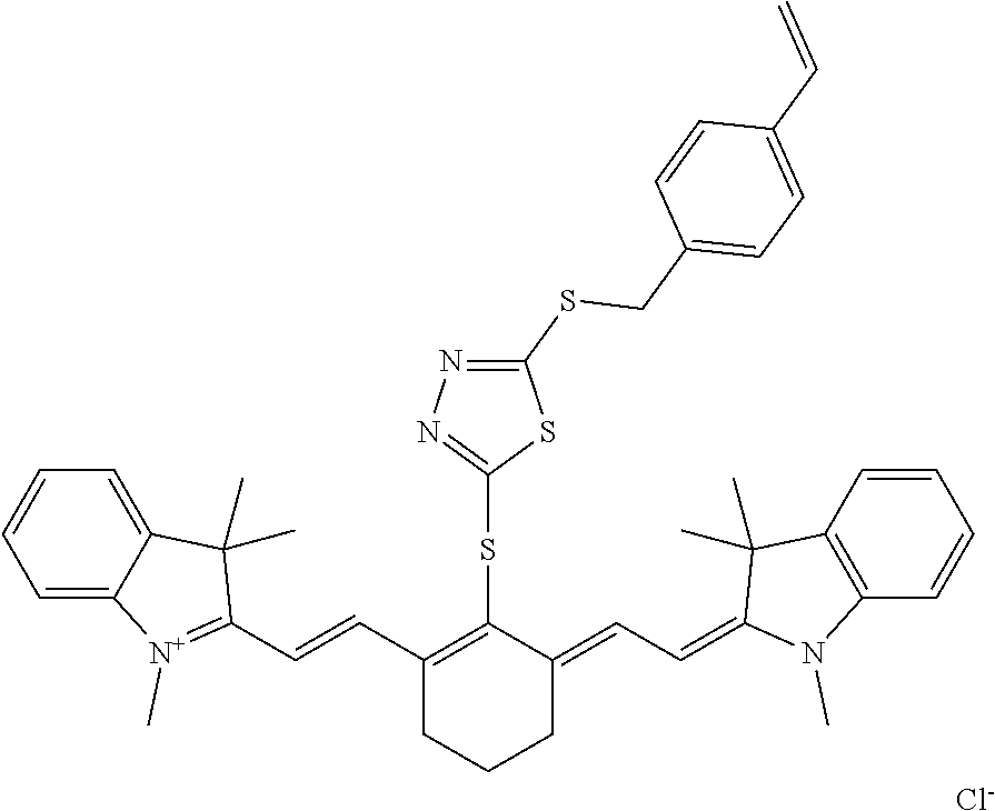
C1=C2C(=CC=C1)[N+](C)=C(C=CC1=C(SC3=NN=C(SCC4=CC=C(C=C)C=C4)S3)C(=CC=C3N(C)C4=C(C=CC=C4)C3(C)C)CCC1)C2(C)C.[Cl-]
